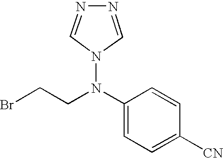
C1(N(N2C=NN=C2)CCBr)=CC=C([CN])C=C1
